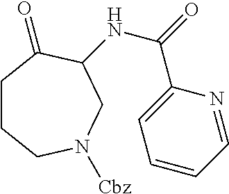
C1CCN([Cbz])CC(NC(=O)C2=CC=CC=N2)C1=O
